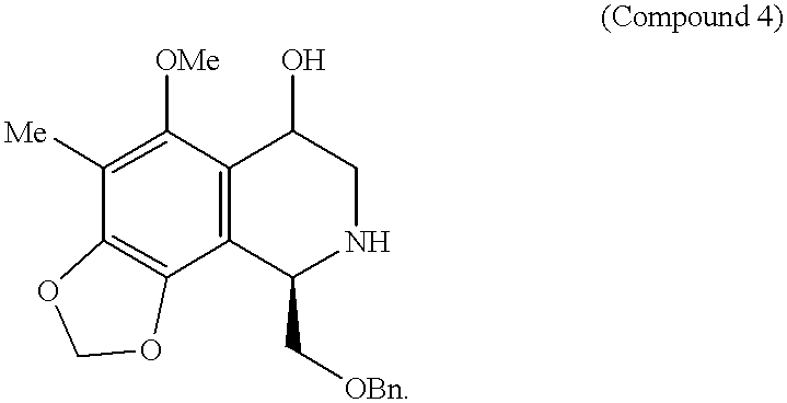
C1([Me])=C([OMe])C2=C(C3=C1OCO3)C(C[OBn])NCC2O
